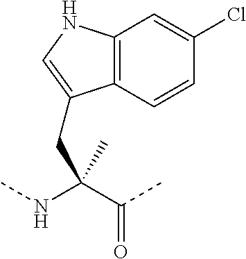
C(C(NC)(C(C)=O)C)C1=CNC2=C1C=CC(Cl)=C2
